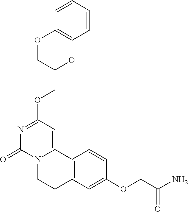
N1=C(OCC2OC3=C(OC2)C=CC=C3)C=C2N(C1=O)CCC1=C2C=CC(OCC(N)=O)=C1
